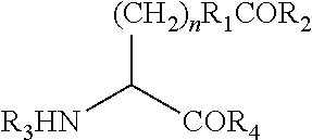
C([(CH2)nR1COR2])([COR4])[R3HN]
